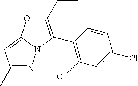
N1=C(C)C=C2N1C(C1=C(Cl)C=C(Cl)C=C1)=C(CC)O2
